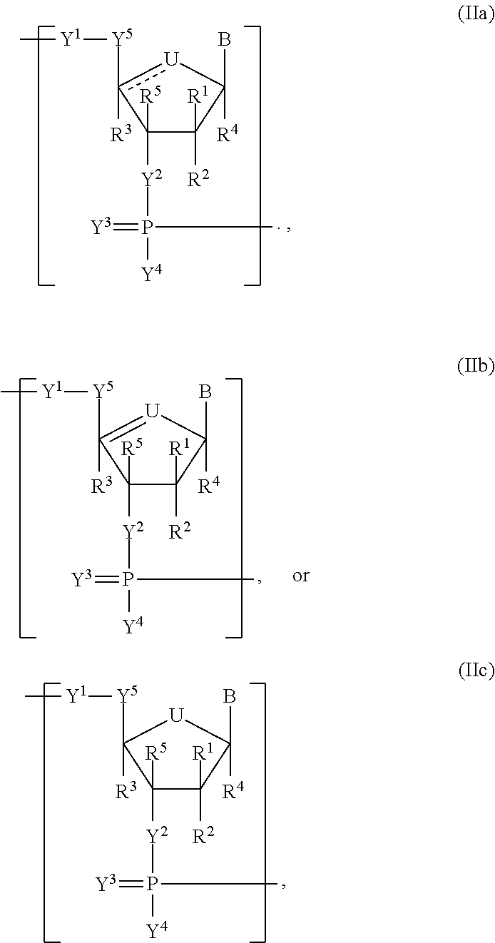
C1([R5])([Y2]P([Y4])(C)=[Y3])C([R1])([R2])C([R4])(B)[U]c1([R3])[Y5][Y1]C.C1([R5])([Y2]P([Y4])(C)=[Y3])C([R1])([R2])C([R4])(B)[U]C1([R3])[Y5][Y1]C.C1([R5])([Y2]P([Y4])(C)=[Y3])C([R1])([R2])C([R4])(B)[U]=C1([R3])[Y5][Y1]C
